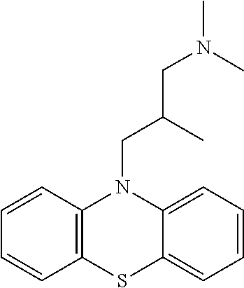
CN(CC(CN1C2=C(SC3=CC=CC=C13)C=CC=C2)C)C
